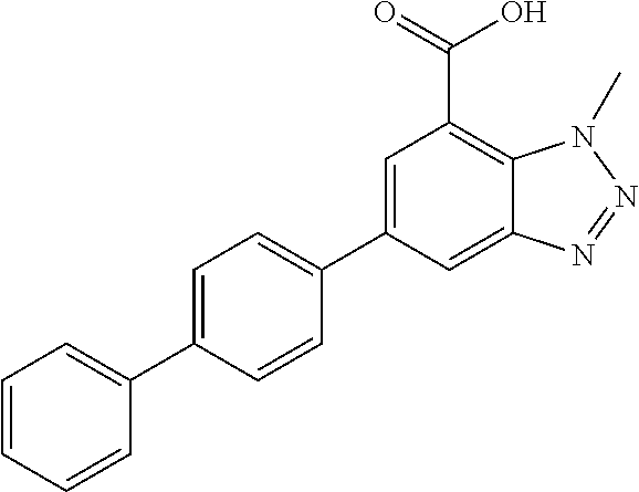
C12=CC(C3=CC=C(C4=CC=CC=C4)C=C3)=CC(C(=O)O)=C1N(C)N=N2
